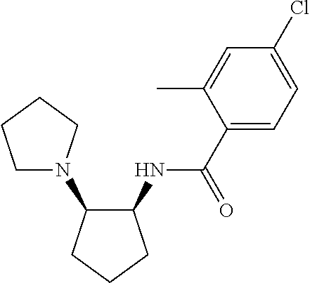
C1N(C2C(NC(C3=CC=C(Cl)C=C3C)=O)CCC2)CCC1
